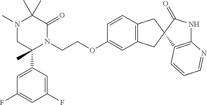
CC1(C)N(C)CC(C2=CC(F)=CC(F)=C2)(C)N(CCOC2=CC3=C(C=C2)CC2(C3)C3=C(NC2=O)N=CC=C3)C1=O
